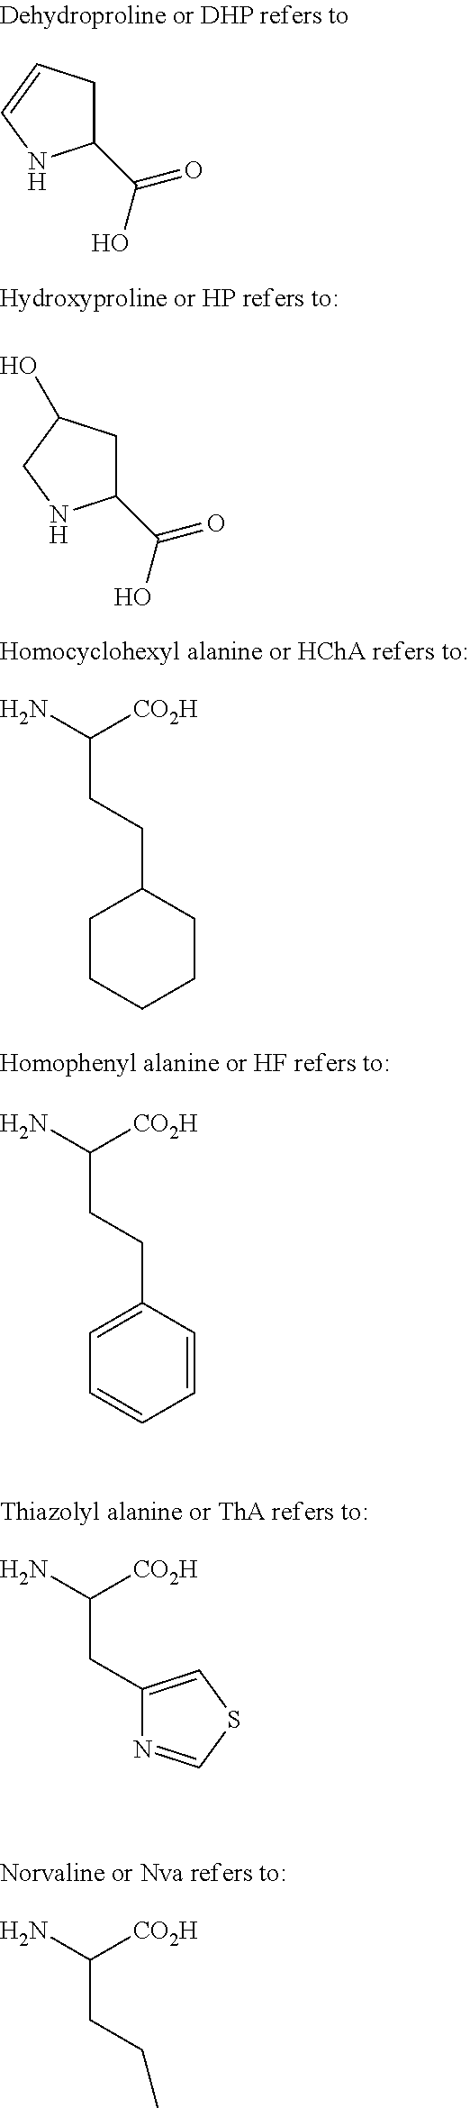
C1(C(O)=O)CC=CN1.C1CCCCC1CCC([CO2H])N.C1=C(CCC([CO2H])N)C=CC=C1.C1(CC(N)[CO2H])=CSC=N1.C(CC(N)[CO2H])C.C1(C(O)=O)CC(O)CN1
